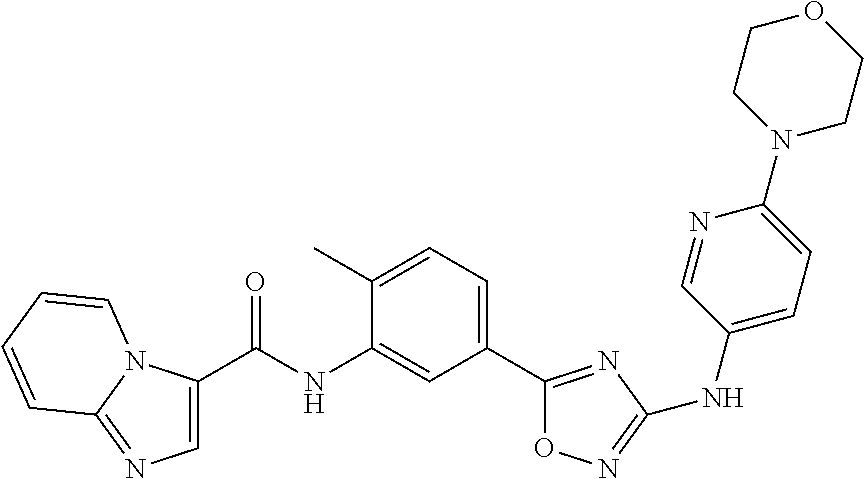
C1(C(NC2=CC(C3=NC(NC4=CC=C(N5CCOCC5)N=C4)=NO3)=CC=C2C)=O)=CN=C2N1C=CC=C2
